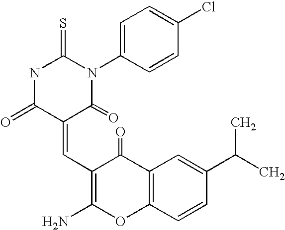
N1C(=O)C(=CC2=C(N)OC3=C(C2=O)C=C(C(C)C)C=C3)C(=O)N(C2=CC=C(Cl)C=C2)C1=S
